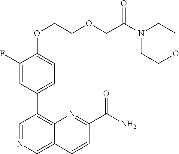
C1(OCCOCC(N2CCOCC2)=O)=CC=C(C2=C3C(=CN=C2)C=CC(C(N)=O)=N3)C=C1F
